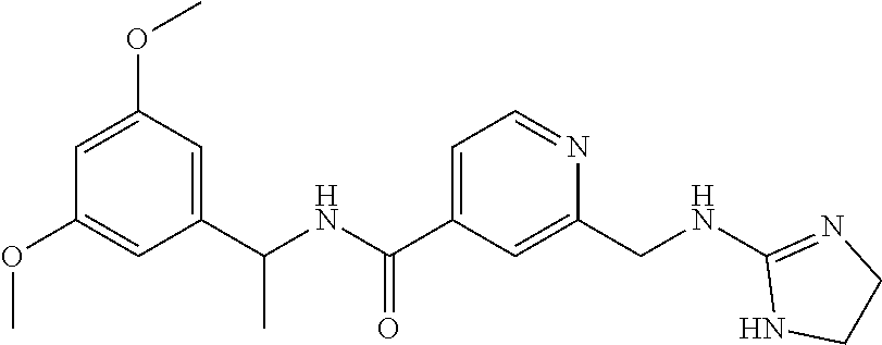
C1=C(C(NC(C2=CC(OC)=CC(OC)=C2)C)=O)C=C(CNC2=NCCN2)N=C1
